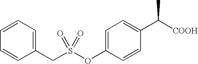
C1=C(OS(CC2=CC=CC=C2)(=O)=O)C=CC(C([COOH])C)=C1
